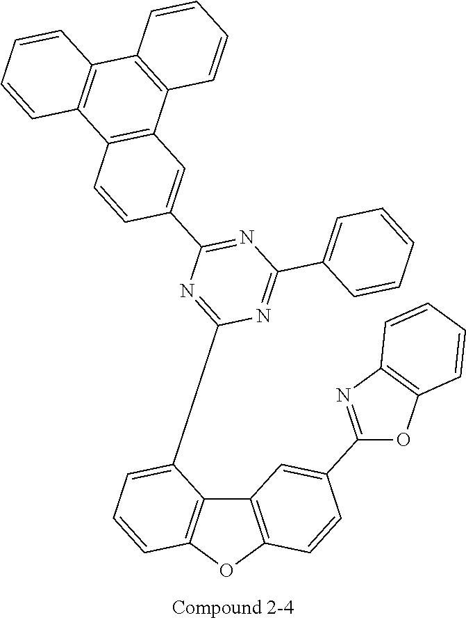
O1C2=C(N=C1C1=CC3=C(OC4=C3C(C3=NC(C5=CC6=C(C=C5)C5=C(C7=C6C=CC=C7)C=CC=C5)=NC(C5=CC=CC=C5)=N3)=CC=C4)C=C1)C=CC=C2
